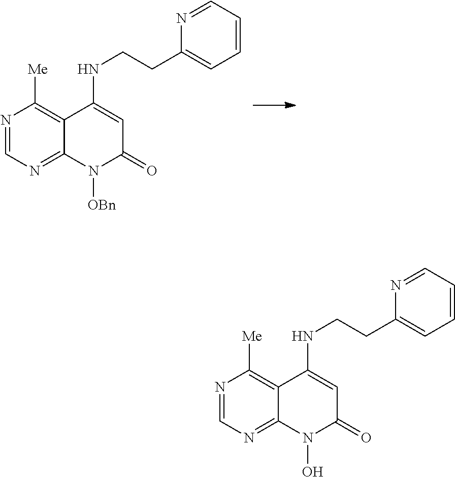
N1=CN=C2C(=C1[Me])C(NCCC1=CC=CC=N1)=CC(=O)N2[OBn].N1=CN=C2C(=C1[Me])C(NCCC1=CC=CC=N1)=CC(=O)N2O
